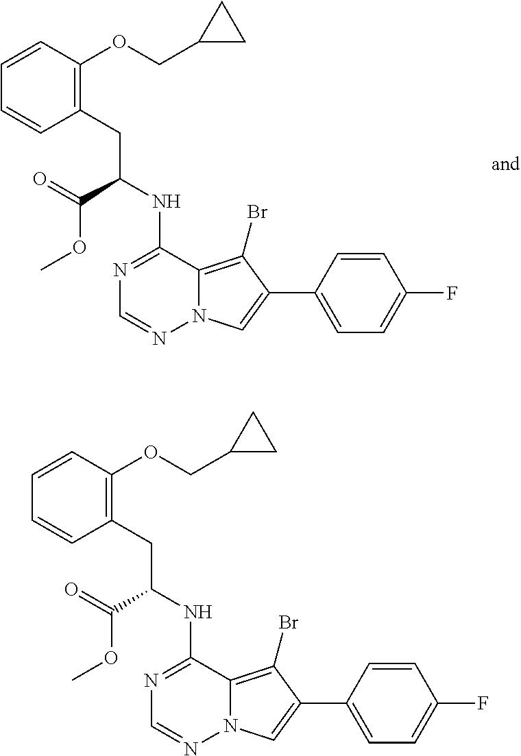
C1=CC(OCC2CC2)=C(CC(NC2=NC=NN3C2=C(Br)C(C2=CC=C(F)C=C2)=C3)C(=O)OC)C=C1.C1=CC(OCC2CC2)=C(CC(NC2=NC=NN3C2=C(Br)C(C2=CC=C(F)C=C2)=C3)C(=O)OC)C=C1
